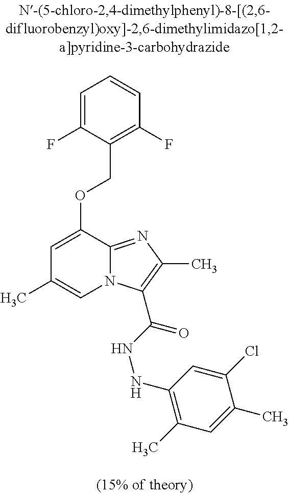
C1=C(F)C(COC2=CC(C)=CN3C2=NC(C)=C3C(NNC2=C(C)C=C(C)C(Cl)=C2)=O)=C(F)C=C1
